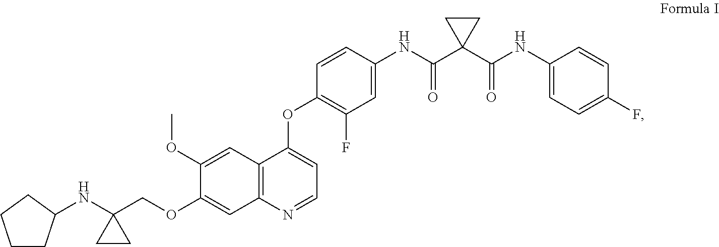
C1CC(NC2(COC3=CC4=C(C=C3OC)C(OC3=C(F)C=C(NC(C5(C(NC6=CC=C(F)C=C6)=O)CC5)=O)C=C3)=CC=N4)CC2)CC1
